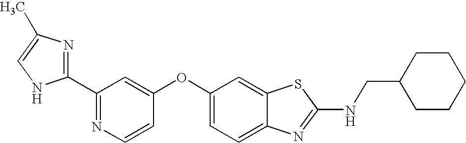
N1=C(C2=NC(C)=CN2)C=C(OC2=CC=C3C(=C2)SC(NCC2CCCCC2)=N3)C=C1
